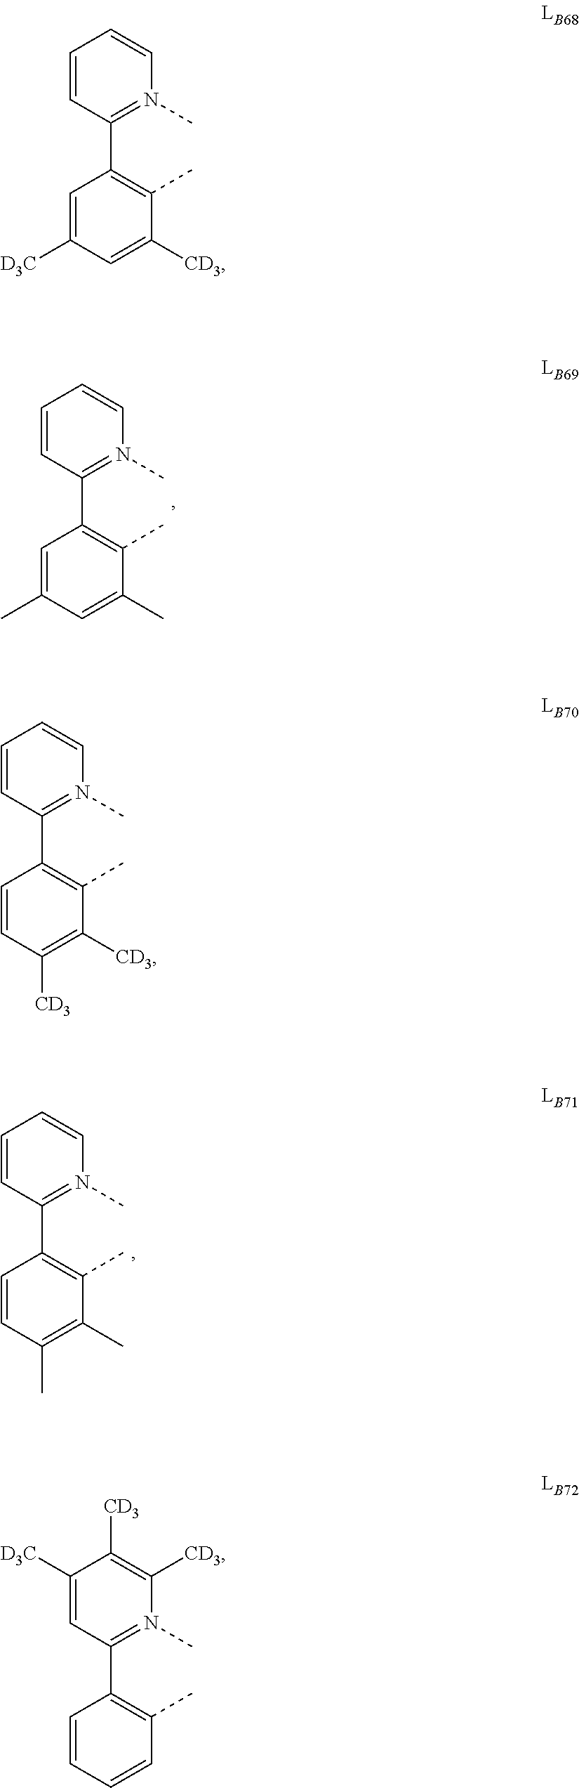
C1=C(C)C=C(C)C(C)=C1C1=N(C)C=CC=C1.C1=CC(C)=C(C)C(C)=C1C1=N(C)C=CC=C1.C1=CC=CC(C)=C1C1=N(C)C([CD3])=C([CD3])C([D3C])=C1.C1=C([D3C])C=C([CD3])C(C)=C1C1=N(C)C=CC=C1.C1=CC([CD3])=C([CD3])C(C)=C1C1=N(C)C=CC=C1
